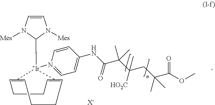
C1CC=C2=CCCC=C(=C1)[Ir]2(C1N([Mes])C=CN1[Mes])N1=CC=C(NC(C(C(CC(C)(C(OC)=O)C)([HO2C])C)(C)C)=O)C=C1.[X-]
